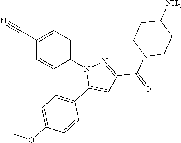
C1(C#N)=CC=C(N2C(C3=CC=C(OC)C=C3)=CC(C(N3CCC(N)CC3)=O)=N2)C=C1
